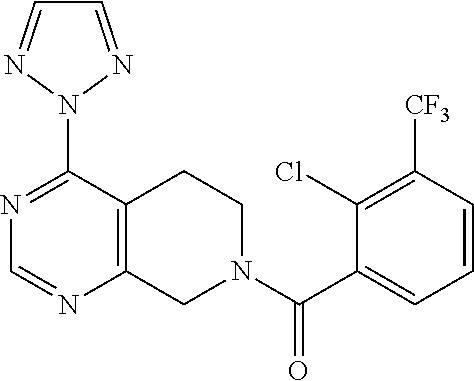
C1=CC([CF3])=C(Cl)C(C(N2CC3=C(CC2)C(N2N=CC=N2)=NC=N3)=O)=C1
